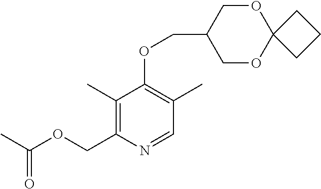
C1=NC(COC(C)=O)=C(C)C(OCC2COC3(OC2)CCC3)=C1C
